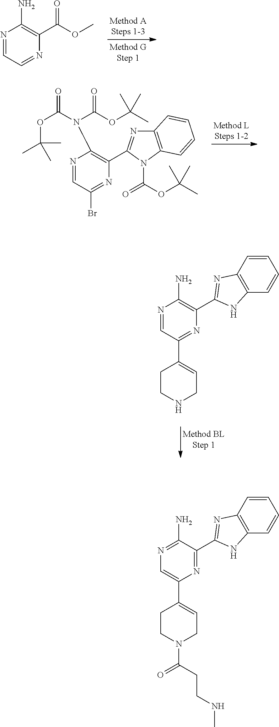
N1=CC=NC(C(OC)=O)=C1N.N1=CC(Br)=NC(C2=NC3=C(N2C(=O)OC(C)(C)C)C=CC=C3)=C1N(C(OC(C)(C)C)=O)C(OC(C)(C)C)=O.N1=CC(C2=CCNCC2)=NC(C2=NC3=C(C=CC=C3)N2)=C1N.N1=C(N)C(C2=NC3=C(C=CC=C3)N2)=NC(C2=CCN(C(=O)CCNC)CC2)=C1
